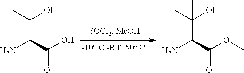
C(C(C(O)=O)N)(C)(O)C.C(C(C(OC)=O)N)(C)(O)C
